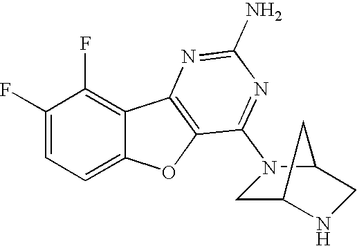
C12=CC=C(F)C(F)=C1C1=C(O2)C(N2CC3NCC2C3)=NC(N)=N1
